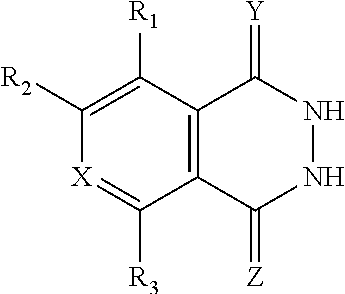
[R2]C1=C([R1])C2=C(C([R3])=[X]1)C(=[Z])NNC2=[Y]
